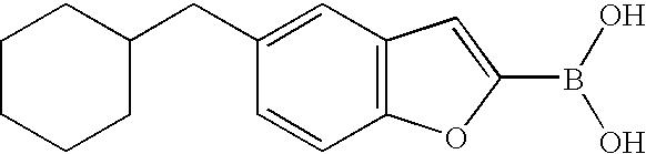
C1CCCC(CC2=CC3=C(C=C2)OC(B(O)O)=C3)C1
